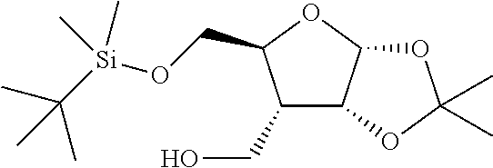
C1(CO)C2C(OC1CO[Si](C(C)(C)C)(C)C)OC(C)(C)O2
